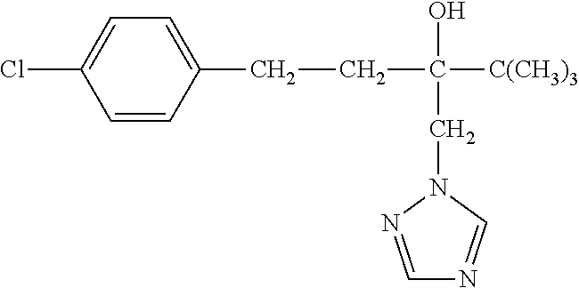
C1=NN(CC(O)([C(CH3)3])CCC2=CC=C(Cl)C=C2)C=N1
